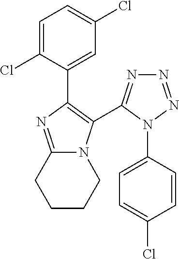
C1=C(Cl)C(C2=C(C3=NN=NN3C3=CC=C(Cl)C=C3)N3C(=N2)CCCC3)=CC(Cl)=C1
